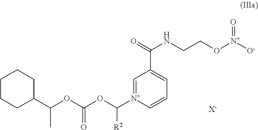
C1=[N+](C(OC(OC(C2CCCCC2)C)=O)[R2])C=CC=C1C(=O)NCCO[N+]([O-])=O.[X-]
